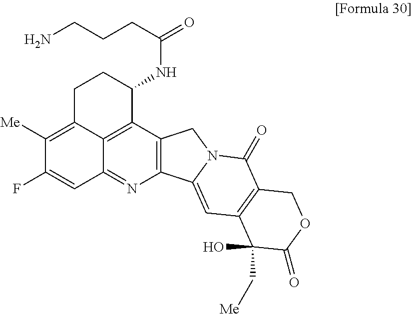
C12=C(C3=C4C(=N1)C=C(F)C([Me])=C4CCC3NC(CCCN)=O)CN1C2=CC2=C(C1=O)COC(=O)C2(C[Me])O
